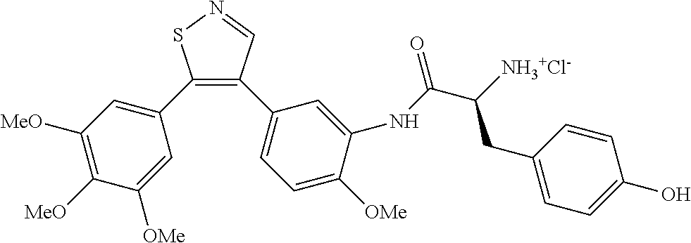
C1(C2=CC([MeO])=C([MeO])C([OMe])=C2)=C(C2=CC=C([OMe])C(NC(C([NH3+Cl-])CC3=CC=C(O)C=C3)=O)=C2)C=NS1
